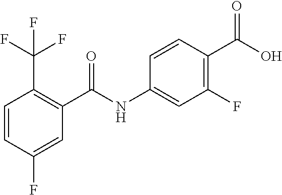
C1=CC(F)=CC(C(NC2=CC(F)=C(C(O)=O)C=C2)=O)=C1C(F)(F)F
